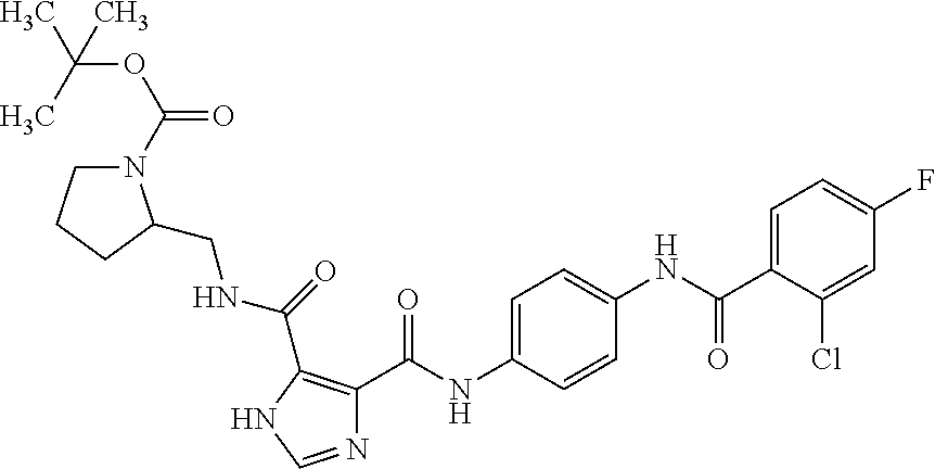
N1=CNC(C(=O)NCC2N(C(OC(C)(C)C)=O)CCC2)=C1C(NC1=CC=C(NC(C2=CC=C(F)C=C2Cl)=O)C=C1)=O
